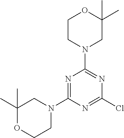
N1=C(N2CC(C)(C)OCC2)N=C(Cl)N=C1N1CC(C)(C)OCC1
